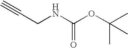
C(CNC(OC(C)(C)C)=O)#C
